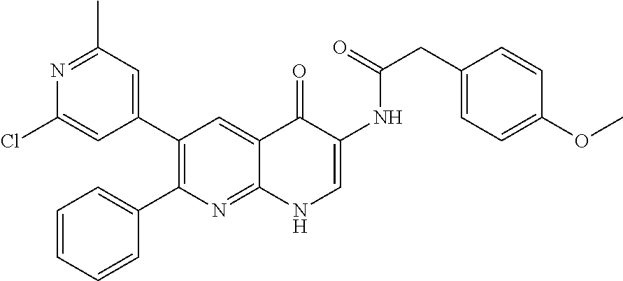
N1=C(C)C=C(C2=C(C3=CC=CC=C3)N=C3C(=C2)C(=O)C(NC(CC2=CC=C(OC)C=C2)=O)=CN3)C=C1Cl
